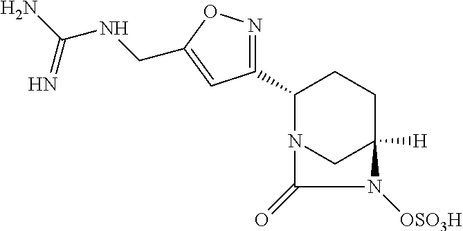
C1(C2=NOC(CNC(N)=N)=C2)N2CC([H])(CC1)N([OSO3H])C2=O
